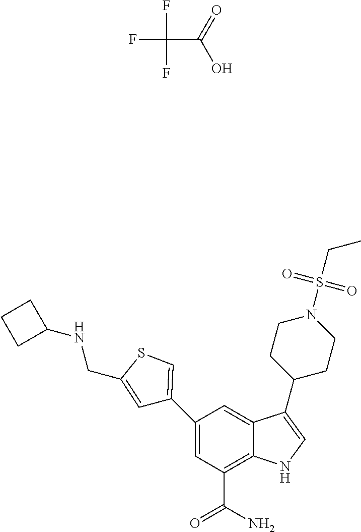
FC(F)(C(=O)O)F.C1=C(C2=CSC(CNC3CCC3)=C2)C=C2C(=C1C(N)=O)NC=C2C1CCN(S(CC)(=O)=O)CC1
